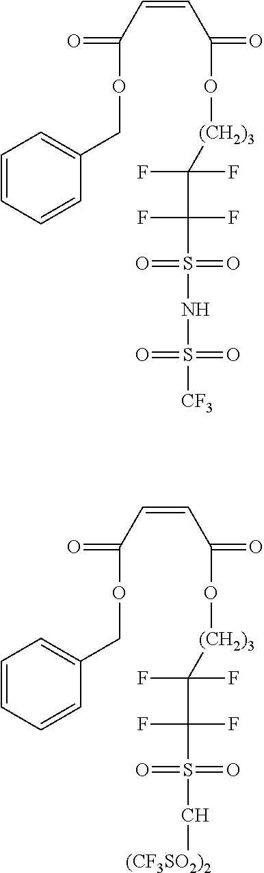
O(C(C=CC(=O)OCC1=CC=CC=C1)=O)[(CH2)3]C(C(F)(F)S(=O)(=O)NS(=O)(=O)[CF3])(F)F.O(C(C=CC(=O)OCC1=CC=CC=C1)=O)[(CH2)3]C(C(F)(F)S(=O)(=O)C[(CF3SO2)2])(F)F
